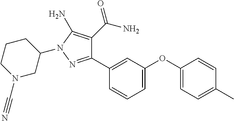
C1(C2=CC(OC3=CC=C(C)C=C3)=CC=C2)=NN(C2CCCN(C#N)C2)C(N)=C1C(N)=O
